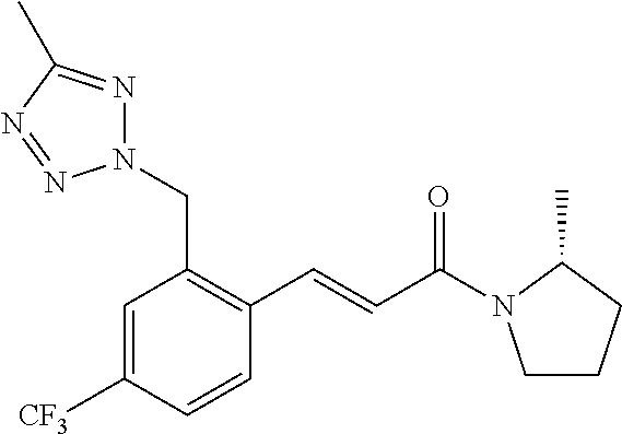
C1=C([CF3])C=CC(C=CC(=O)N2CCCC2C)=C1CN1N=C(C)N=N1
